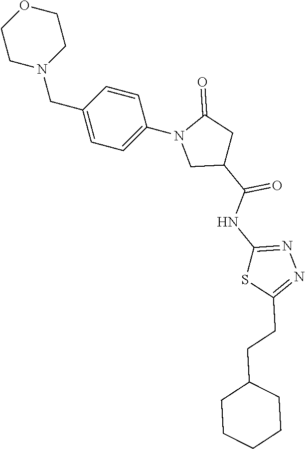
C1CN(CC2=CC=C(N3CC(C(NC4=NN=C(CCC5CCCCC5)S4)=O)CC3=O)C=C2)CCO1
